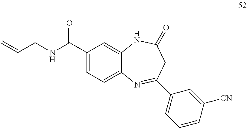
C1(C(NCC=C)=O)=CC=C2C(=C1)NC(=O)CC(C1=CC=CC([CN])=C1)=N2
